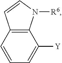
C12=C(N([R6])C=C1)C([Y])=CC=C2
